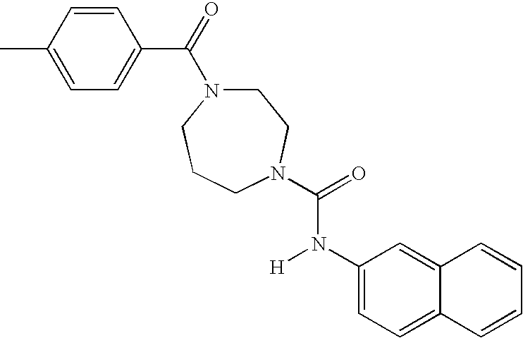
C1(C(=O)N2CCN(C(=O)N(C3=CC=C4C(=C3)C=CC=C4)[H])CCC2)=CC=C(C)C=C1
